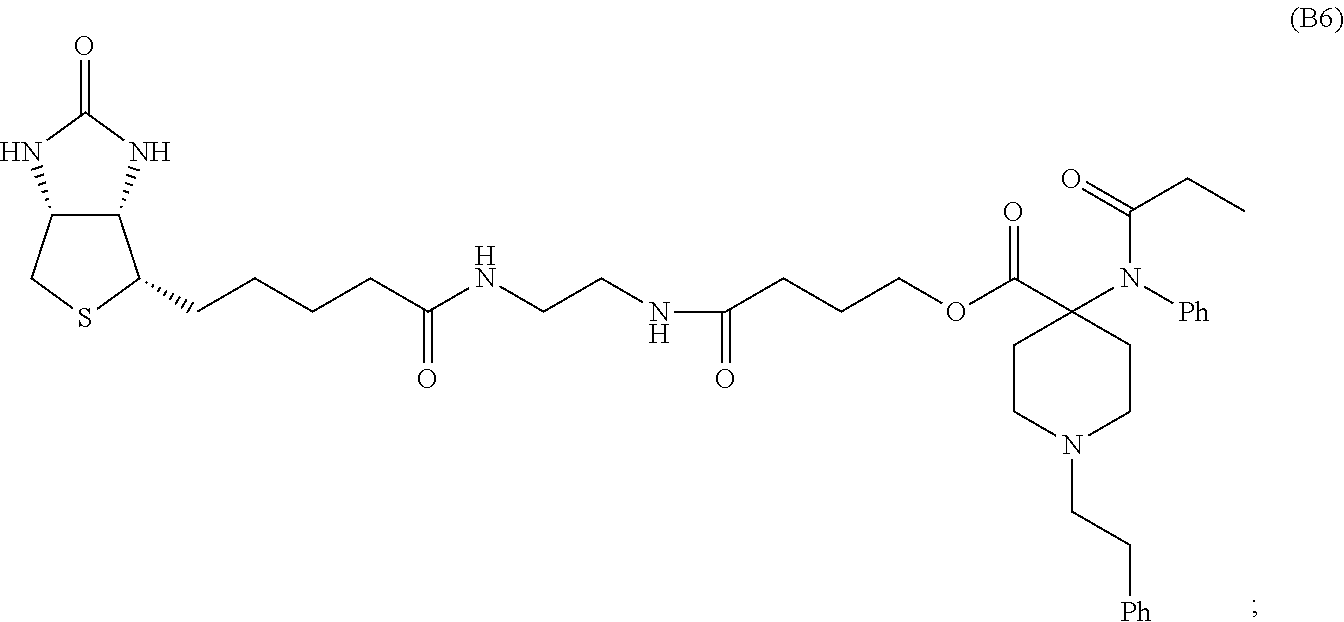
C12C(CSC1CCCCC(NCCNC(CCCOC(C1(N([Ph])C(=O)CC)CCN(CC[Ph])CC1)=O)=O)=O)NC(=O)N2
